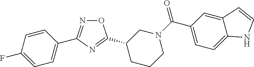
C1=C(C2=NOC(C3CN(C(C4=CC=C5C(=C4)C=CN5)=O)CCC3)=N2)C=CC(F)=C1
